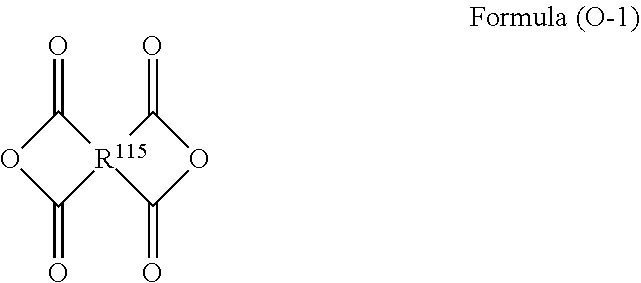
C1(=O)OC(=O)[R115]12C(=O)OC2=O
